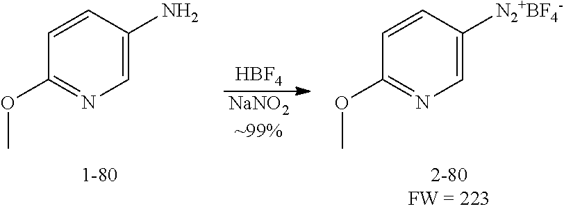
C1=CC(OC)=NC=C1N.[HBF4].[NaNO2~99%].C1=CC(OC)=NC=C1[N2+BF4-]
